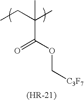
CCC(C)(C)C(OC[C3F7])=O
